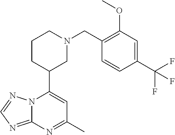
N12C(=NC=N1)N=C(C)C=C2C1CN(CC2=C(OC)C=C(C(F)(F)F)C=C2)CCC1
